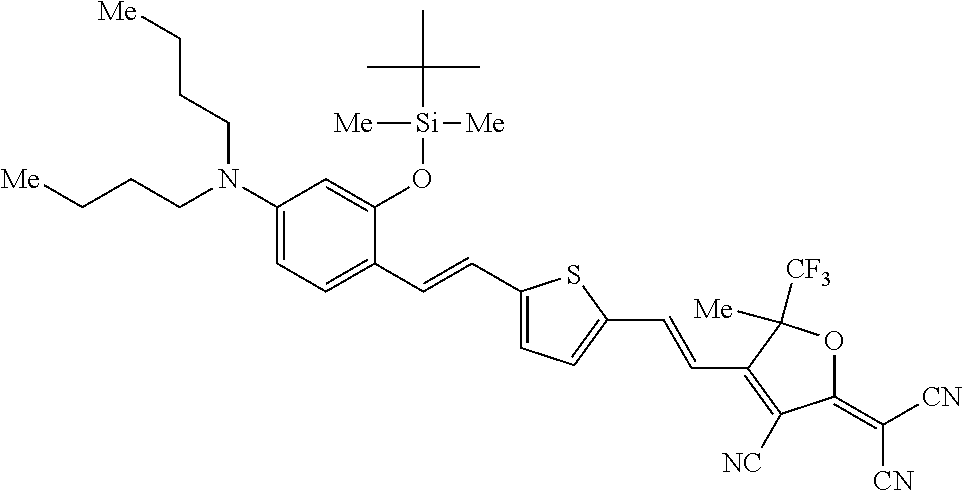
C1(N(CCC[Me])CCC[Me])=CC=C(C=CC2=CC=C(C=CC3=C([NC])C(=C([CN])[CN])OC3([Me])[CF3])S2)C(O[Si]([Me])([Me])C(C)(C)C)=C1
